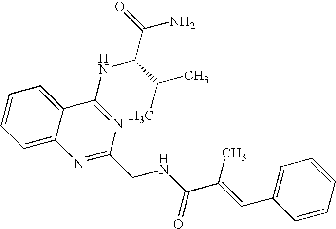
C1=C2C(=CC=C1)C(NC(C(C)C)C(N)=O)=NC(CNC(C(=CC1=CC=CC=C1)C)=O)=N2
